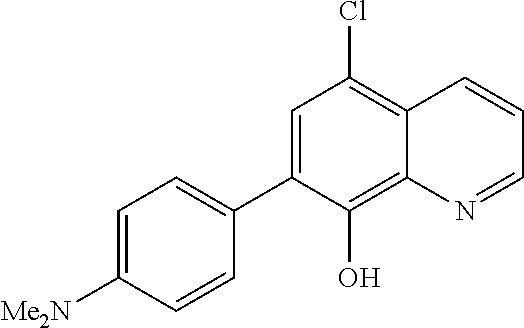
C1=C([Me2N])C=CC(C2=CC(Cl)=C3C(=C2O)N=CC=C3)=C1
